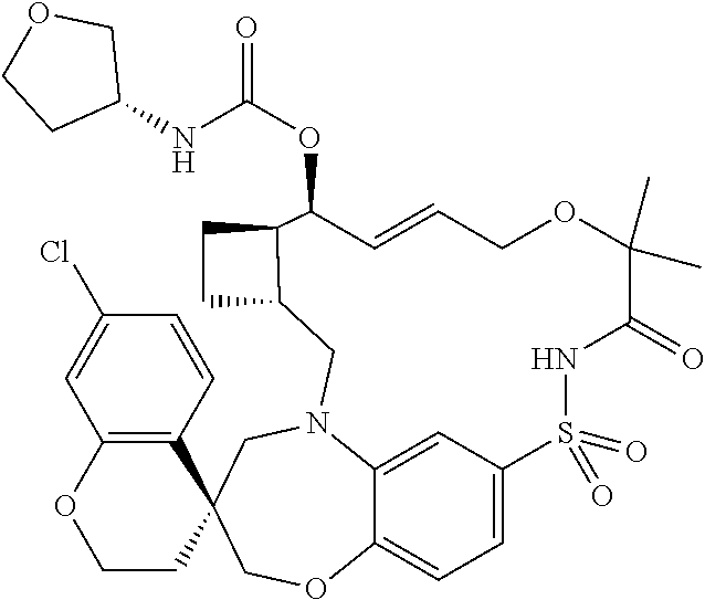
C1=C2C=C3C(=C1)OCC1(CN3CC3CCC3C(OC(=O)NC3COCC3)C=CCOC(C)(C)C(=O)NS2(=O)=O)C2=C(OCC1)C=C(Cl)C=C2
